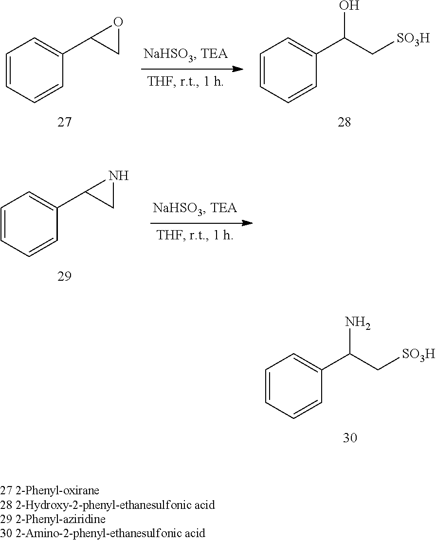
C1=CC=CC(C(C[SO3H])N)=C1.C1=CC=CC(C(C[SO3H])O)=C1.C1=CC=CC(C2CO2)=C1.C1=CC=CC(C2CN2)=C1
